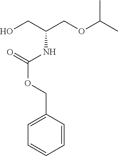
C(C(COC(C)C)NC(OCC1=CC=CC=C1)=O)O
